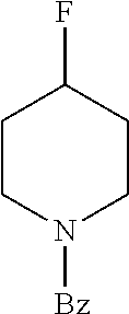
C1CN([Bz])CCC1F
